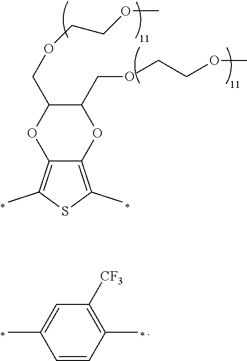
C1(COCCOC)C(COCCOC)OC2=C(C)SC(C)=C2O1.C1=CC(C)=C([CF3])C=C1C
